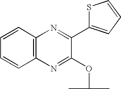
C12=C(C=CC=C1)N=C(C1=CC=CS1)C(OC(C)C)=N2
